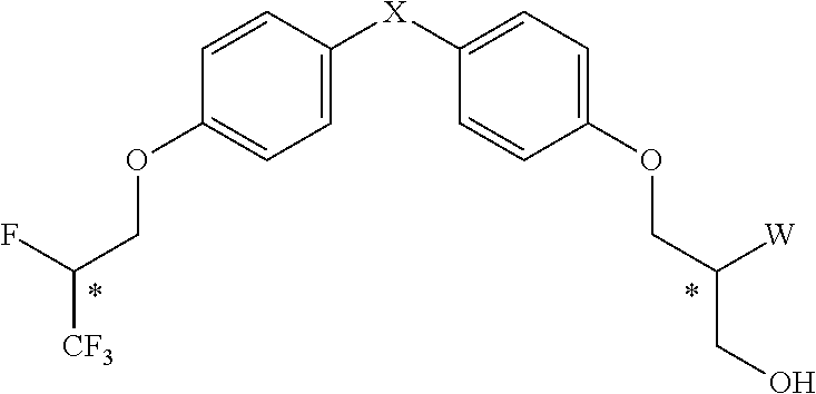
C1=CC([X]C2=CC=C(OCC([W])CO)C=C2)=CC=C1OCC(F)[CF3]
